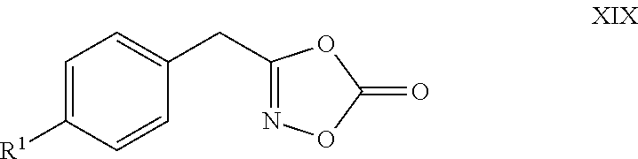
C1=C([R1])C=CC(CC2=NOC(=O)O2)=C1
